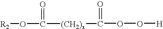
[R2]OC(=O)[(CH2)x]C(OO[H])=O
